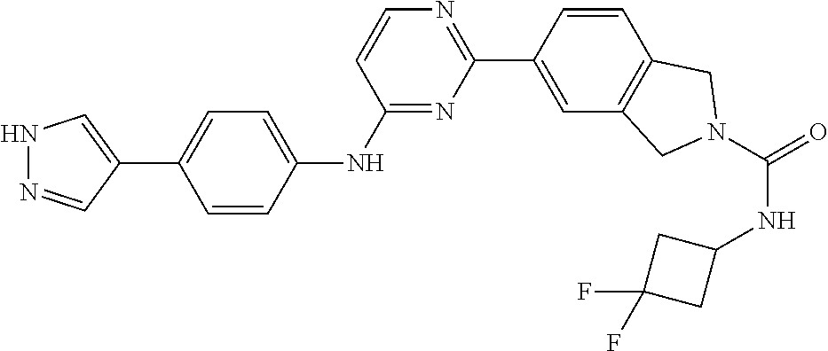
N1=C(NC2=CC=C(C3=CNN=C3)C=C2)C=CN=C1C1=CC2=C(C=C1)CN(C(NC1CC(F)(F)C1)=O)C2
